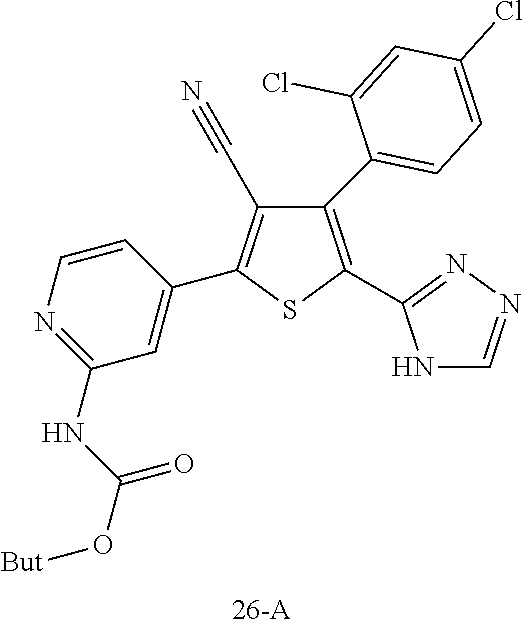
C1(C2=CC=C(Cl)C=C2Cl)=C(C2=NN=CN2)SC(C2=CC(NC(O[But])=O)=NC=C2)=C1C#N
